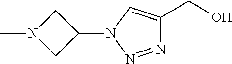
N1=NN(C2CN(C)C2)C=C1CO
